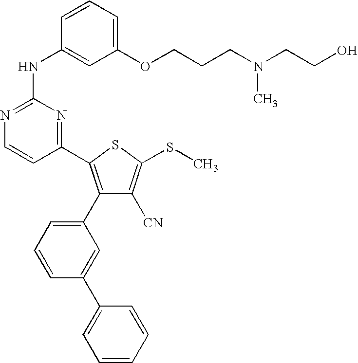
C1=CC(NC2=NC=CC(C3=C(C4=CC=CC(C5=CC=CC=C5)=C4)C([CN])=C(SC)S3)=N2)=CC(OCCCN(CCO)C)=C1
